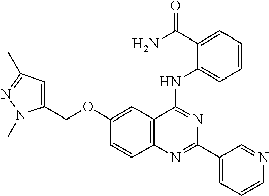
C12=C(C(NC3=CC=CC=C3C(N)=O)=NC(C3=CC=CN=C3)=N1)C=C(OCC1=CC(C)=NN1C)C=C2
